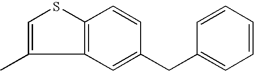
C12=C(SC=C1C)C=CC(CC1=CC=CC=C1)=C2
